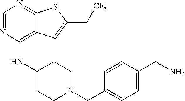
C1=NC(NC2CCN(CC3=CC=C(CN)C=C3)CC2)=C2C(=N1)SC(C[CF3])=C2
